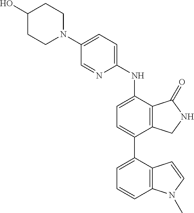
N1(C2=CC=C(NC3=CC=C(C4=CC=CC5=C4C=CN5C)C4=C3C(=O)NC4)N=C2)CCC(O)CC1
